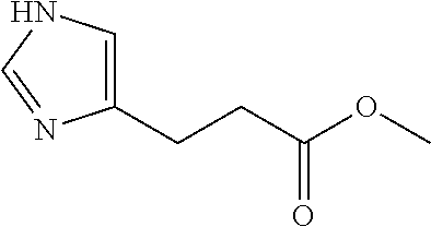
C1(CCC(=O)OC)=CNC=N1
